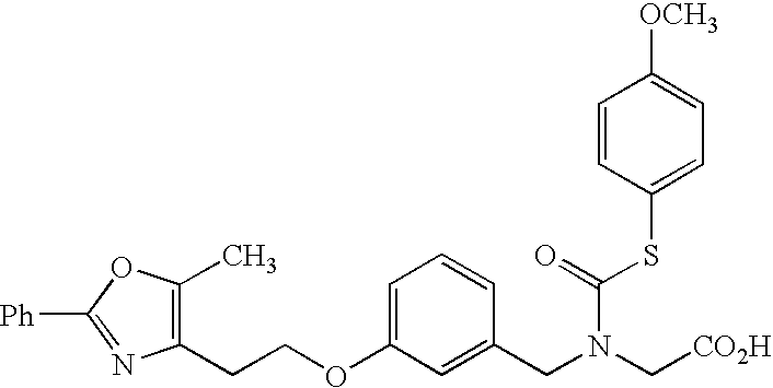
[Ph]C1=NC(CCOC2=CC=CC(CN(C[CO2H])C(SC3=CC=C([OCH3])C=C3)=O)=C2)=C(C)O1
